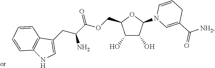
C1(COC(=O)C(CC2=CNC3=C2C=CC=C3)N)C(O)C(O)C(N2C=C(C(=O)[NH2])CC=C2)O1
